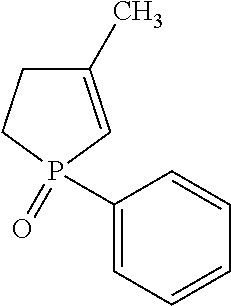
C1(C)=CP(=O)(C2=CC=CC=C2)CC1
